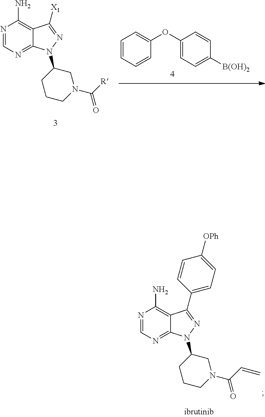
N1=CN=C2C(=C1N)C([X1])=NN2C1CCCN(C([R])=O)C1.C1=CC=CC(OC2=CC=C([B(OH)2])C=C2)=C1.N1=CN=C2C(=C1N)C(C1=CC=C([OPh])C=C1)=NN2C1CCCN(C(C=C)=O)C1
